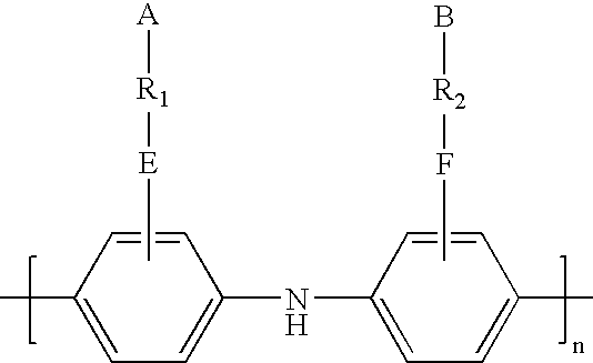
C[E][R1][A].C1(C)=CC=C(NC2=CC=C(C)C=C2)C=C1.CF[R2]B
